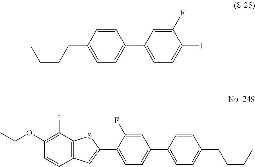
C1=C(CCCC)C=CC(C2=CC=C(I)C(F)=C2)=C1.C1=C(C2=CC3=C(S2)C(F)=C(OCC)C=C3)C(F)=CC(C2=CC=C(CCCC)C=C2)=C1
